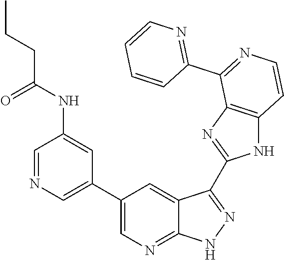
C1=NC=C(C2=CN=C3C(=C2)C(C2=NC4=C(N2)C=CN=C4C2=NC=CC=C2)=NN3)C=C1NC(CCC)=O
